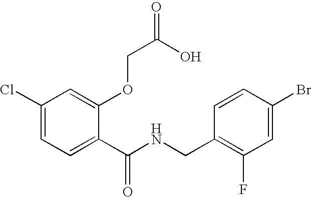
C1(Cl)=CC=C(C(NCC2=C(F)C=C(Br)C=C2)=O)C(OCC(O)=O)=C1
